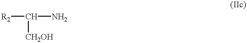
C([CH2OH])(N)[R2]
